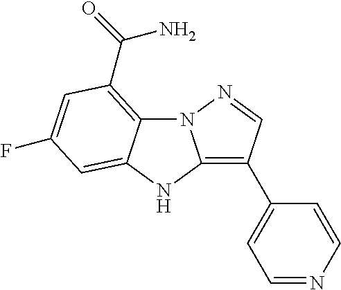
N12C3=C(C(=O)N)C=C(F)C=C3NC1=C(C1=CC=NC=C1)C=N2
